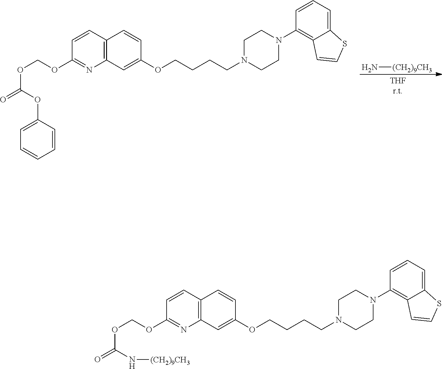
N[(CH2)9CH3].C1=CC(OCOC(=O)OC2=CC=CC=C2)=NC2=C1C=CC(OCCCCN1CCN(C3=C4C(=CC=C3)SC=C4)CC1)=C2.C1=CC(OCOC(=O)N[(CH2)9CH3])=NC2=C1C=CC(OCCCCN1CCN(C3=C4C(=CC=C3)SC=C4)CC1)=C2
